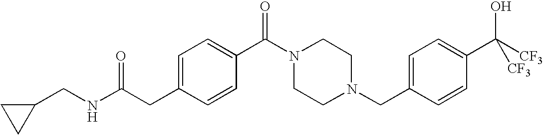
C(NC(CC1=CC=C(C(=O)N2CCN(CC3=CC=C(C(O)([CF3])[CF3])C=C3)CC2)C=C1)=O)C1CC1
